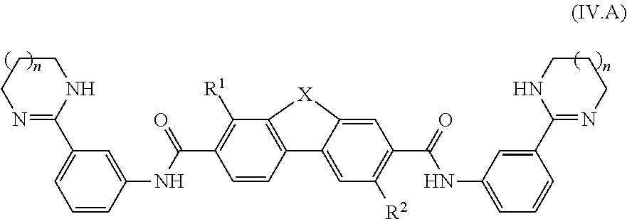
C1N=C(C2=CC=CC(NC(C3=C([R1])C4=C(C=C3)C3=CC([R2])=C(C(=O)NC5=CC=CC(C6=NCCCN6)=C5)C=C3[X]4)=O)=C2)NCC1
